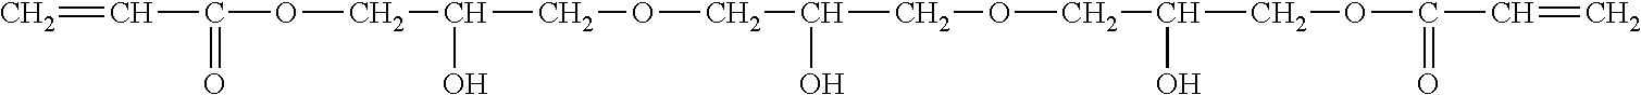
C=CC(OCC(COCC(COCC(COC(C=C)=O)O)O)O)=O
